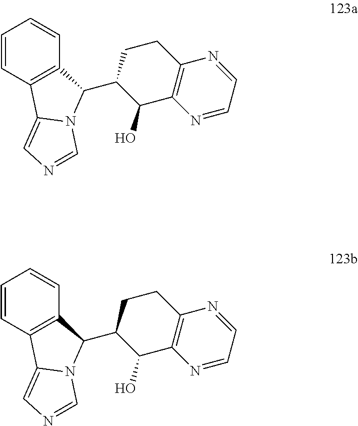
C1=CC2=C(C=C1)C(C1C(O)C3=C(CC1)N=CC=N3)N1C2=CN=C1.C1=CC2=C(C=C1)C(C1C(O)C3=C(CC1)N=CC=N3)N1C2=CN=C1
